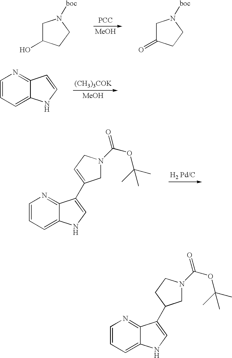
[PCC].[MeOH].C1C(O)CCN1[boc].C1C(=O)CCN1[boc].[(CH3)3COK].[MeOH].C1=CC=C2C(=N1)C=CN2.[H2 Pd/C].C1=CC=C2C(=N1)C(C1=CCN(C(=O)OC(C)(C)C)C1)=CN2.C1=CC=C2C(=N1)C(C1CN(C(=O)OC(C)(C)C)CC1)=CN2
